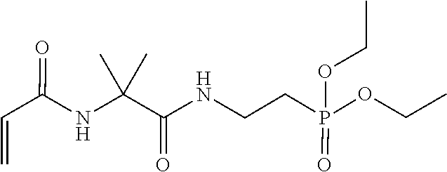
CCOP(=O)(OCC)CCNC(C(NC(C=C)=O)(C)C)=O
